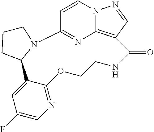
C1CCC2N1C1=NC3=C(C(=O)NCCOC4=NC=C(F)C=C24)C=NN3C=C1
